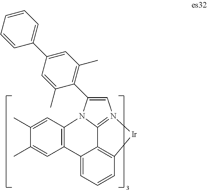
C12=C(C=C(C)C(C)=C1)N1C3=N(C=C1C1=C(C)C=C(C4=CC=CC=C4)C=C1C)[Ir]C1=C3C2=CC=C1
